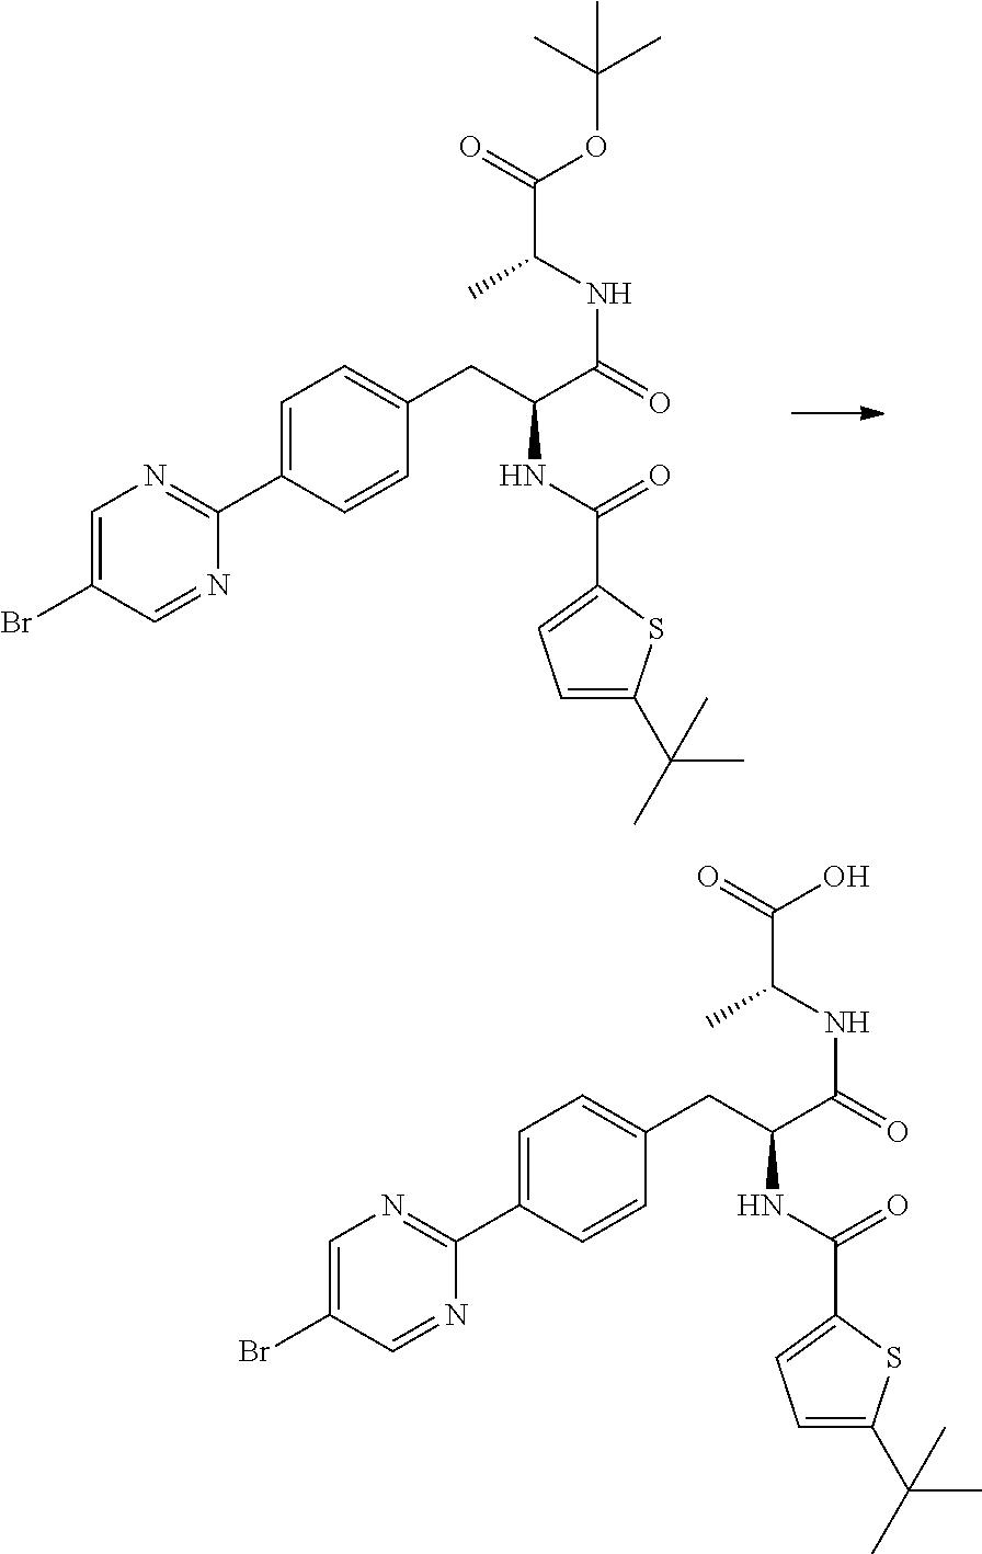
C1=C(Br)C=NC(C2=CC=C(CC(NC(C3=CC=C(C(C)(C)C)S3)=O)C(NC(C(OC(C)(C)C)=O)C)=O)C=C2)=N1.C1=C(Br)C=NC(C2=CC=C(CC(NC(C3=CC=C(C(C)(C)C)S3)=O)C(NC(C(O)=O)C)=O)C=C2)=N1
